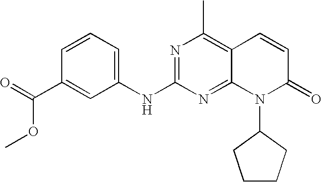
C1(NC2=NC(C)=C3C(=N2)N(C2CCCC2)C(=O)C=C3)=CC=CC(C(=O)OC)=C1
